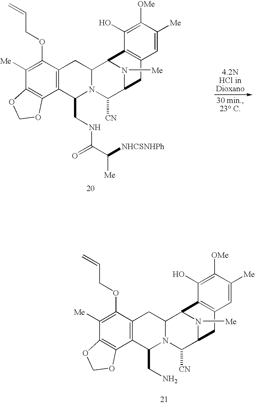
C1([Me])=C(OCC=C)C2=C(C3=C1OCO3)C(CNC(=O)C([Me])[NHCSNHPh])N1C(C2)C2N([Me])C(C1[CN])CC1=C2C(O)=C([OMe])C([Me])=C1.C1([Me])=C(OCC=C)C2=C(C3=C1OCO3)C(CN)N1C(C2)C2N([Me])C(C1[CN])CC1=C2C(O)=C([OMe])C([Me])=C1
